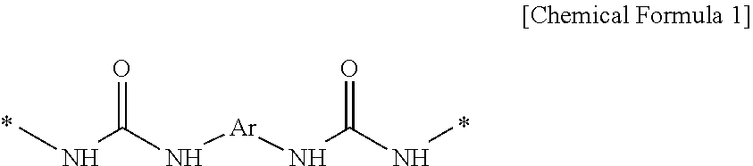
CNC(N[Ar]NC(NC)=O)=O
